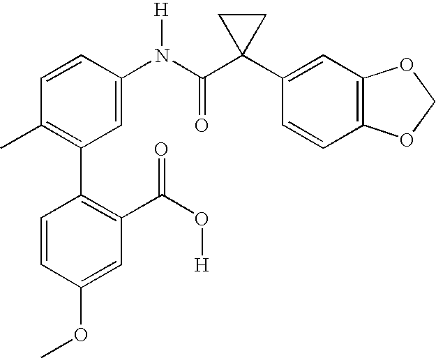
C1(N(C(C2(C3=CC4=C(C=C3)OCO4)CC2)=O)[H])=CC(C2=C(C(O[H])=O)C=C(OC)C=C2)=C(C)C=C1
